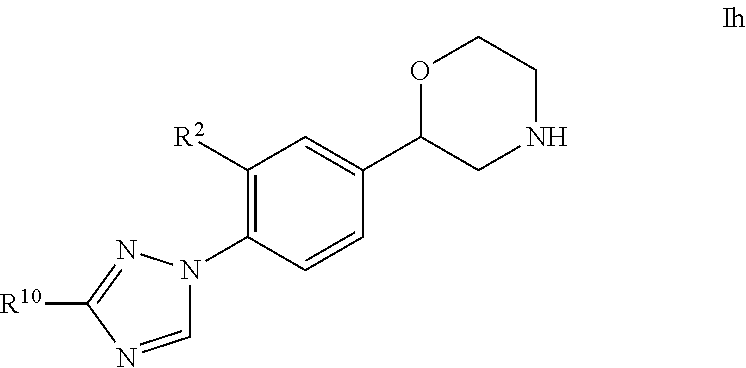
C1([R2])=C(N2C=NC([R10])=N2)C=CC(C2CNCCO2)=C1
